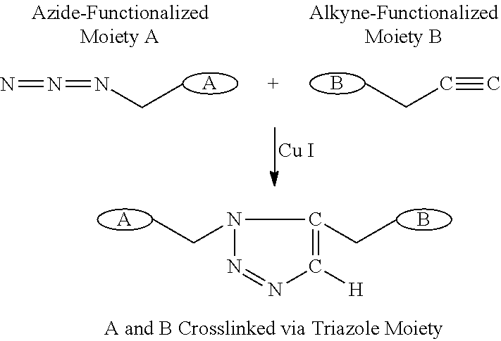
[Cu I].[A].N=N=NCC.B.C(#C)CC.N1(CC)N=NC([H])=C1CC.[A].B
